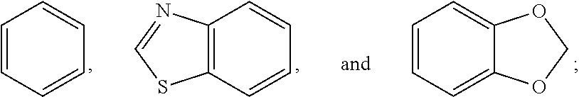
C1=CC=CC=C1.C12=C(C=CC=C1)SC=N2.C1=CC=C2C(=C1)OCO2
